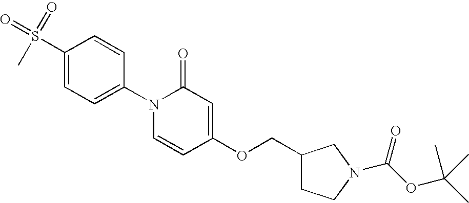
C1(S(=O)(=O)C)=CC=C(N2C=CC(OCC3CCN(C(OC(C)(C)C)=O)C3)=CC2=O)C=C1
